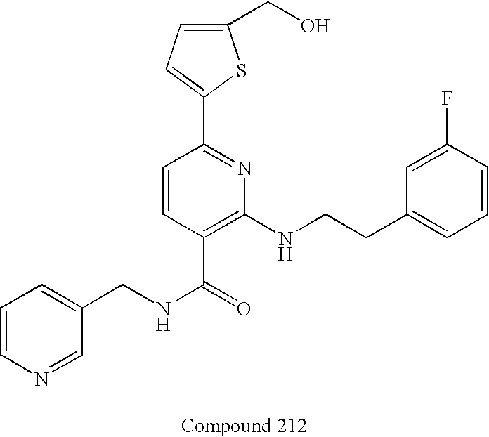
C1(CNC(=O)C2=C(NCCC3=CC=CC(F)=C3)N=C(C3=CC=C(CO)S3)C=C2)=CC=CN=C1
